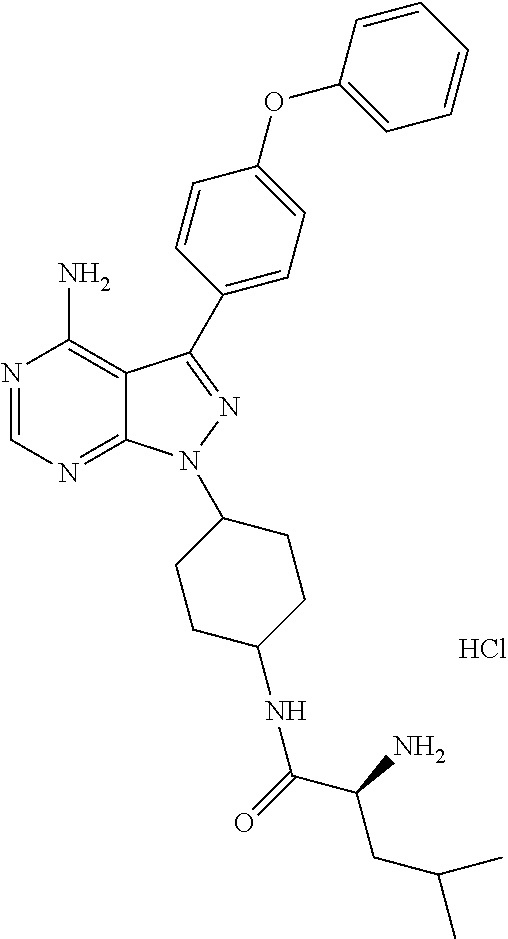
N1=CN=C2C(=C1N)C(C1=CC=C(OC3=CC=CC=C3)C=C1)=NN2C1CCC(NC(C(N)CC(C)C)=O)CC1.Cl
